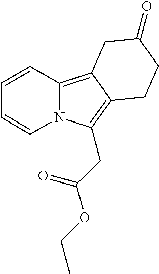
C1=CC2=C3C(=C(CC(OCC)=O)N2C=C1)CCC(=O)C3
